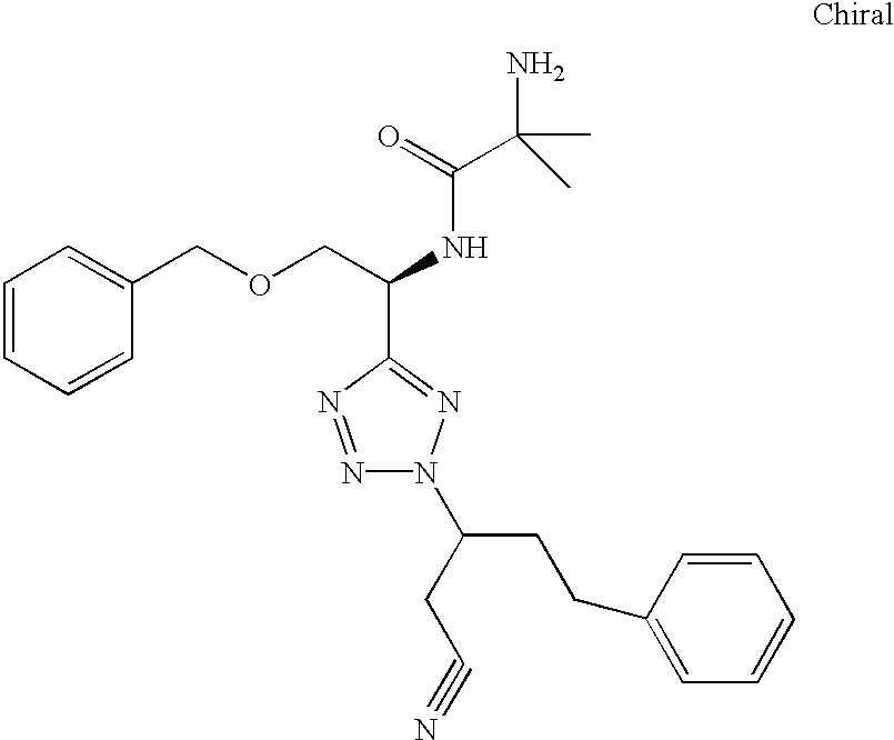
C1=CC=CC(COCC(NC(=O)C(C)(N)C)C2=NN(C(CCC3=CC=CC=C3)CC#N)N=N2)=C1
